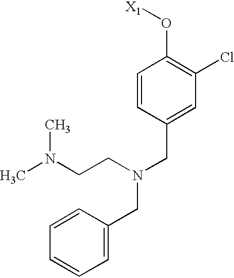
C1=CC(CN(CCN(C)C)CC2=CC=CC=C2)=CC(Cl)=C1O[X1]
